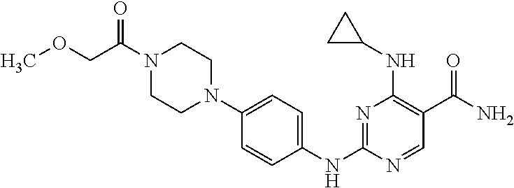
N1(C(COC)=O)CCN(C2=CC=C(NC3=NC(NC4CC4)=C(C(=O)N)C=N3)C=C2)CC1
